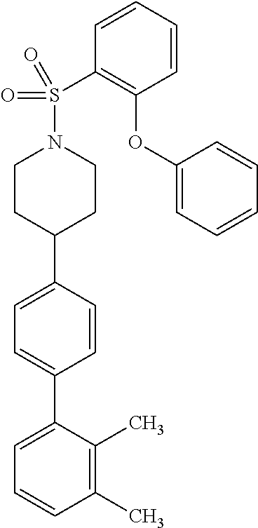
C1(C)=C(C)C(C2=CC=C(C3CCN(S(C4=C(OC5=CC=CC=C5)C=CC=C4)(=O)=O)CC3)C=C2)=CC=C1
